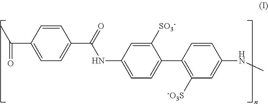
C1=CC(C(=O)C)=CC=C1C(=O)NC1=CC=C(C2=C([-O3S])C=C(NC)C=C2)C([SO3-])=C1
